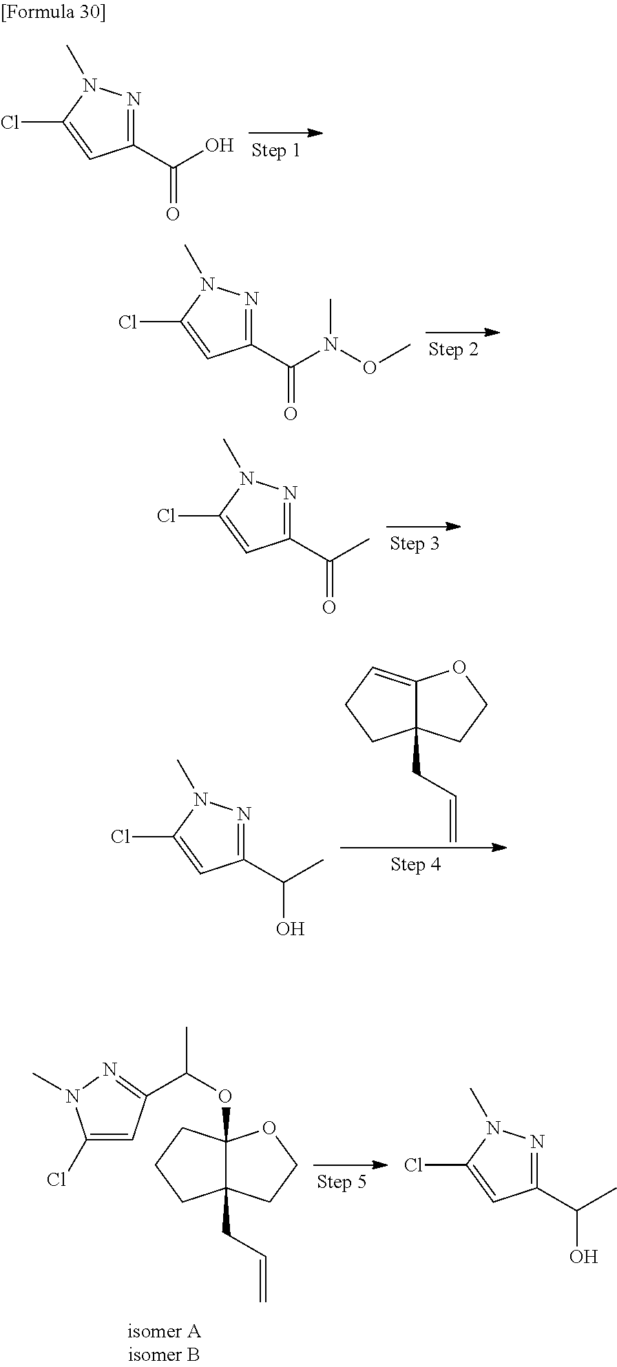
ClC1=CC(C(N(OC)C)=O)=NN1C.ClC1=CC(C(C)=O)=NN1C.ClC1=CC(C(C)O)=NN1C.C12=CCCC1(CC=C)CCO2.ClC1=CC(C(O)=O)=NN1C.C1(Cl)=CC(C(OC23C(CC=C)(CCO2)CCC3)C)=NN1C.ClC1=CC(C(C)O)=NN1C
